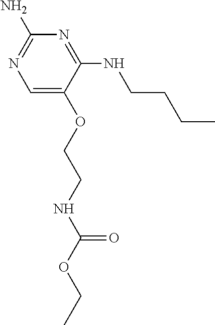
C1=C(OCCNC(=O)OCC)C(NCCCC)=NC(N)=N1
